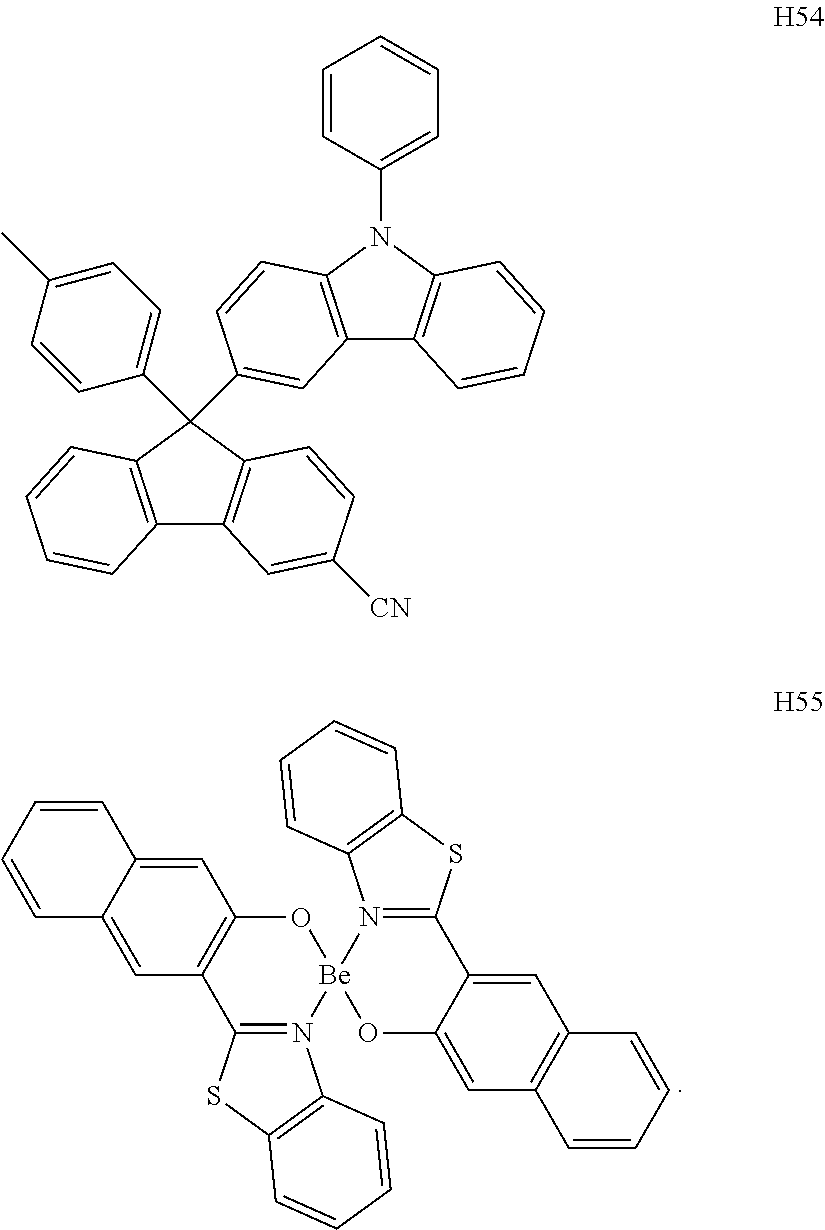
C12=CC3=C(C=C1C=CC=C2)O[Be]1(N2=C3SC3=C2C=CC=C3)OC2=CC3=C(C=C2C2=N1C1=C(S2)C=CC=C1)C=CC=C3.C12=C(C=CC=C1)C(C1=CC=C(C)C=C1)(C1=CC3=C(C=C1)N(C1=CC=CC=C1)C1=C3C=CC=C1)C1=C2C=C([CN])C=C1
